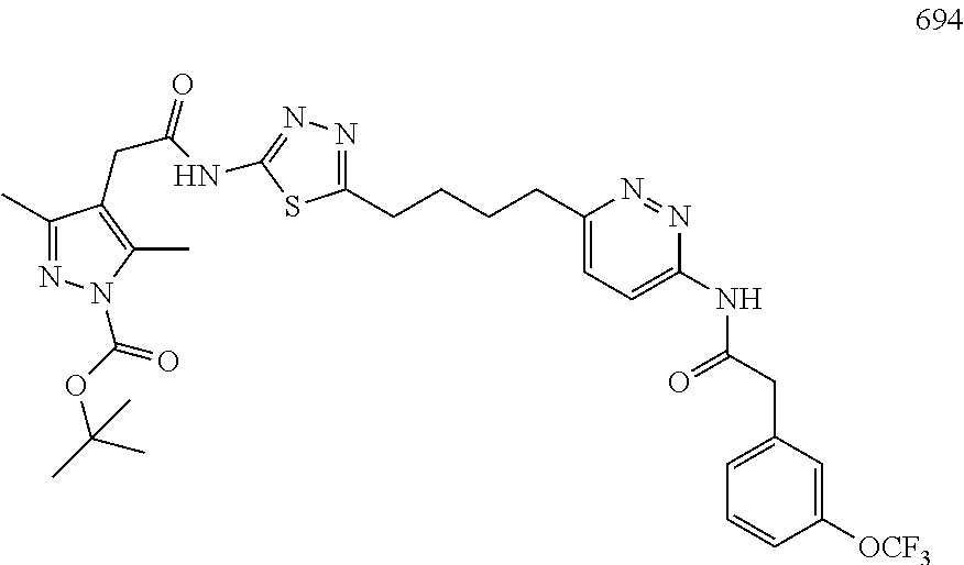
C(C(NC1=NN=C(CCCCC2=CC=C(NC(CC3=CC=CC([OCF3])=C3)=O)N=N2)S1)=O)C1=C(C)N(C(=O)OC(C)(C)C)N=C1C
